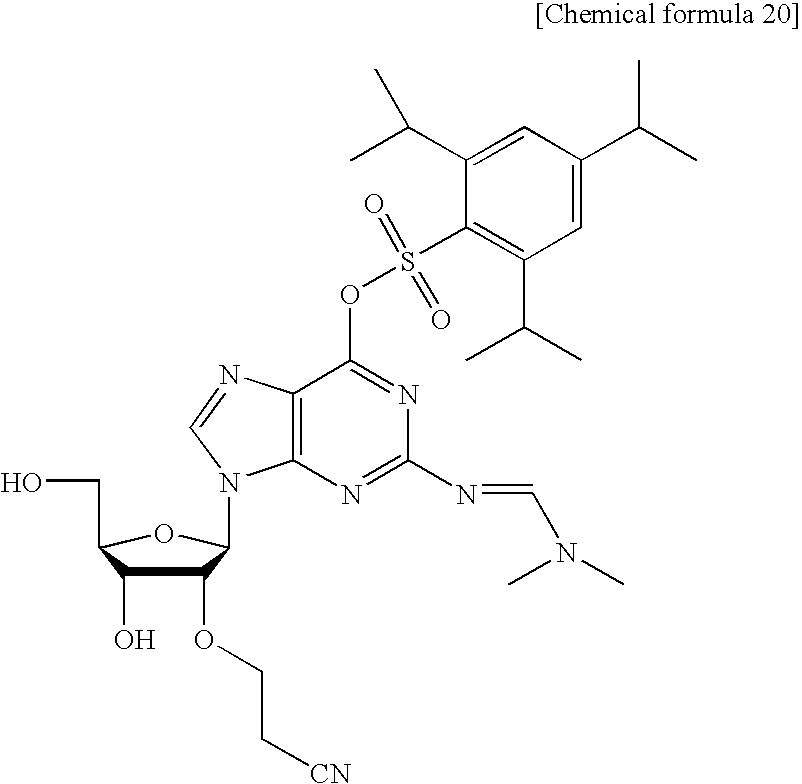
C1(OCC[CN])C(O)C(CO)OC1N1C2=C(N=C1)C(OS(C1=C(C(C)C)C=C(C(C)C)C=C1C(C)C)(=O)=O)=NC(N=CN(C)C)=N2
